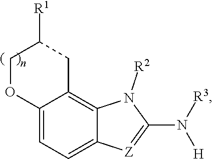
C12=CC=C3C(=C1CC([R1])CO2)N([R2])C(N([R3])[H])=[Z]3
